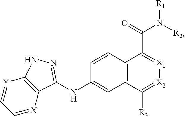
C1=[X]C2=C([Y]=C1)NN=C2NC1=CC2=C(C=C1)C(C(=O)N([R2])[R1])=[X1][X2]=C2[R3]
